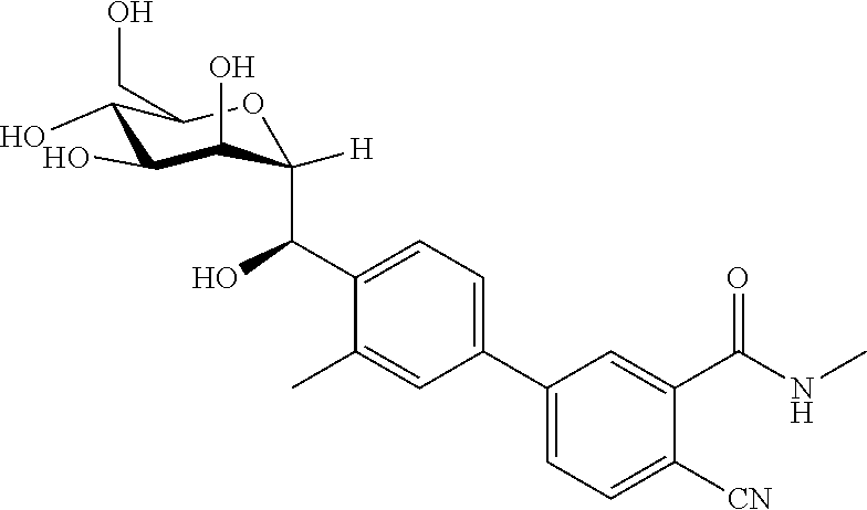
C1=C(C2=CC=C(C(O)C3([H])C(O)C(O)C(O)C(CO)O3)C(C)=C2)C=C(C(NC)=O)C([CN])=C1
